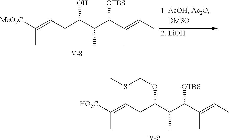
[V].C(C(O)C(C([OTBS])C(C)=CC)C)C=C([MeO2C])C.[2. LiOH].[V].C(C(OCSC)C(C([OTBS])C(C)=CC)C)C=C([HO2C])C
